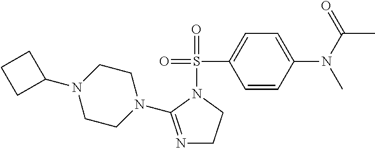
N1=C(N2CCN(C3CCC3)CC2)N(S(C2=CC=C(N(C(=O)C)C)C=C2)(=O)=O)CC1
